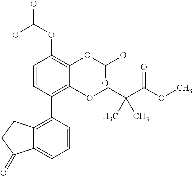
C1=CC(C2=C3C(=CC=C2)C(=O)CC3)=C(OCC(C(OC)=O)(C)C)C(OC(O)O)=C1OC(O)O
